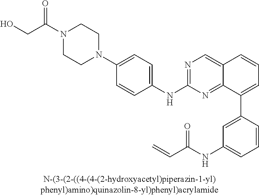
N1(C2=CC=C(NC3=NC=C4C(=N3)C(C3=CC(NC(C=C)=O)=CC=C3)=CC=C4)C=C2)CCN(C(CO)=O)CC1
